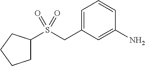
C1=C(CS(=O)(=O)C2CCCC2)C=C(N)C=C1
